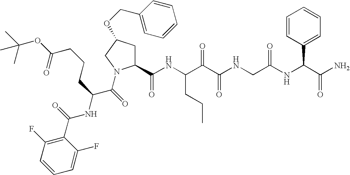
C1(C(NC(C(C(NCC(NC(C(N)=O)C2=CC=CC=C2)=O)=O)=O)CCC)=O)CC(OCC2=CC=CC=C2)CN1C(C(NC(C1=C(F)C=CC=C1F)=O)CCCC(=O)OC(C)(C)C)=O
